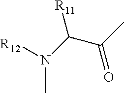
N(C)(C([R11])C(C)=O)[R12]
